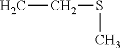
C(C)SC
